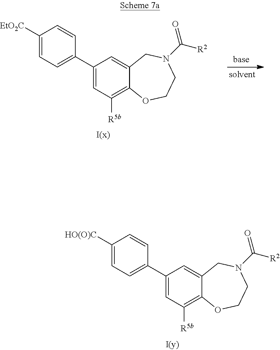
C1(C2=CC=C([HO(O)C])C=C2)=CC([R5b])=C2C(=C1)CN(C([R2])=O)CCO2.C1(C2=CC=C([EtO2C])C=C2)=CC([R5b])=C2C(=C1)CN(C([R2])=O)CCO2
